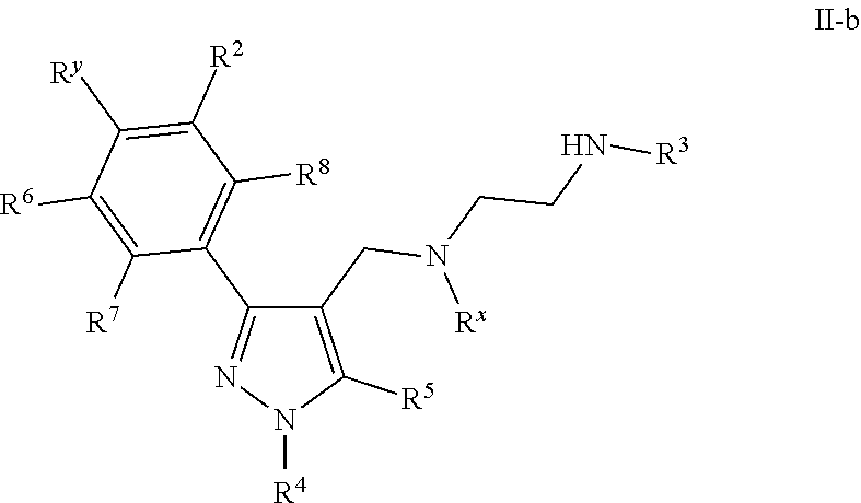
C1(CN(CCN[R3])[Rx])=C([R5])N([R4])N=C1C1=C([R8])C([R2])=C([Ry])C([R6])=C1[R7]
